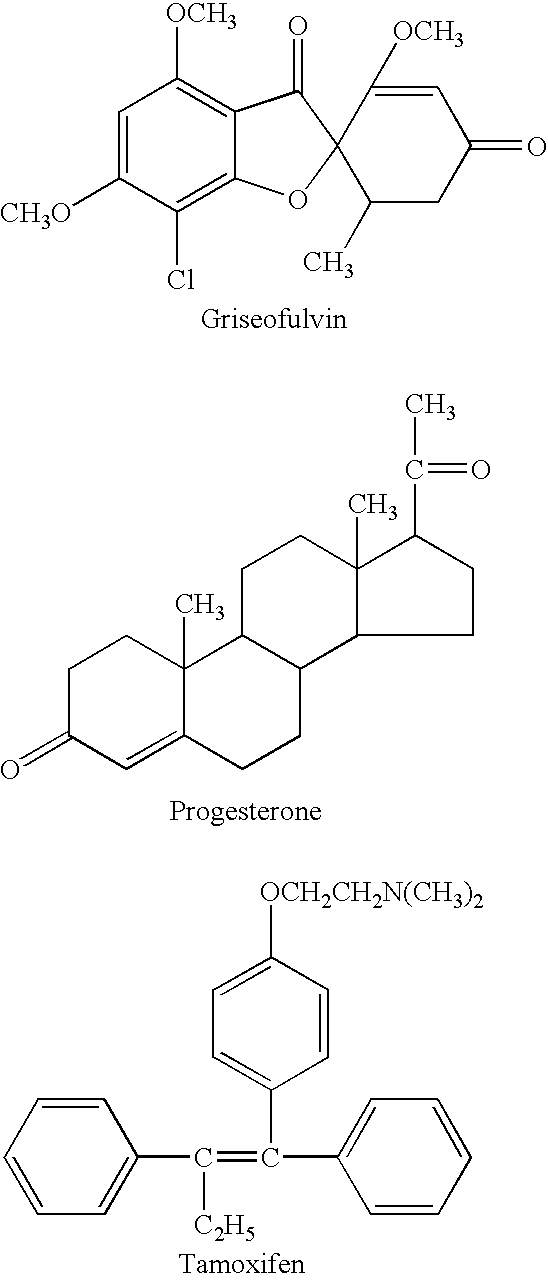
C1=C([CH3O])C(Cl)=C2C(=C1[OCH3])C(=O)C1(O2)C(C)CC(=O)C=C1[OCH3].C1C(=O)C=C2C(C)(C1)C1C(CC2)C2C(C)(CC1)C(C(=O)C)CC2.C1([OCH2CH2N(CH3)2])=CC=C(C(C2=CC=CC=C2)=C(C2=CC=CC=C2)[C2H5])C=C1
